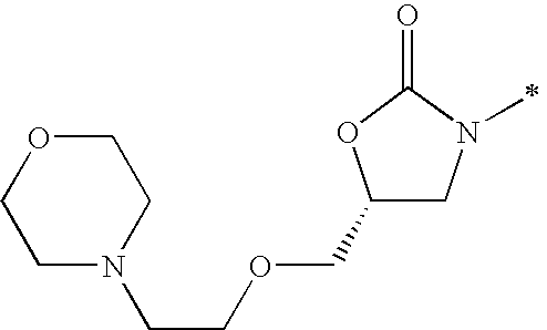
C1(COCCN2CCOCC2)CN(C)C(=O)O1
